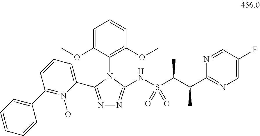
C1=C(OC)C(N2C(NS(C(C(C3=NC=C(F)C=N3)C)C)(=O)=O)=NN=C2C2=CC=CC(C3=CC=CC=C3)=N2O)=C(OC)C=C1
